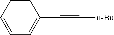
C1=CC=CC(C#C[n-Bu])=C1
